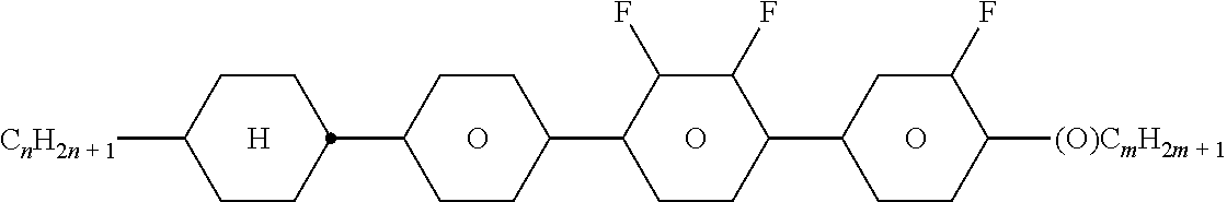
C1CC(C2CCC(C3CCC(C4CCC([(O)CmH2m + 1])C(F)C4)C(F)C3F)CC2)CCC1[CnH2n + 1].[H].O.O.O
